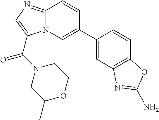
C12=NC=C(C(N3CC(C)OCC3)=O)N1C=C(C1=CC3=C(C=C1)OC(N)=N3)C=C2
